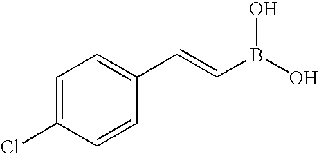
C(=CC1=CC=C(Cl)C=C1)B(O)O
